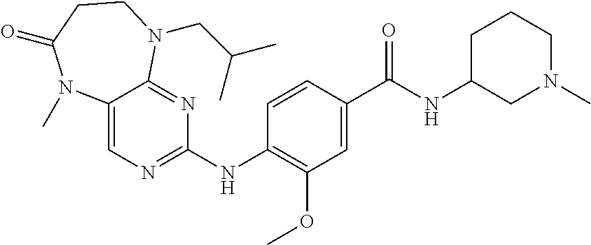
C1(NC2=NC=C3C(=N2)N(CC(C)C)CCC(=O)N3C)=C(OC)C=C(C(NC2CN(C)CCC2)=O)C=C1
